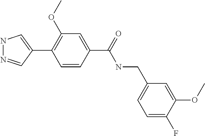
N1N=CC(C2=C(OC)C=C(C(NCC3=CC=C(F)C(OC)=C3)=O)C=C2)=C1
